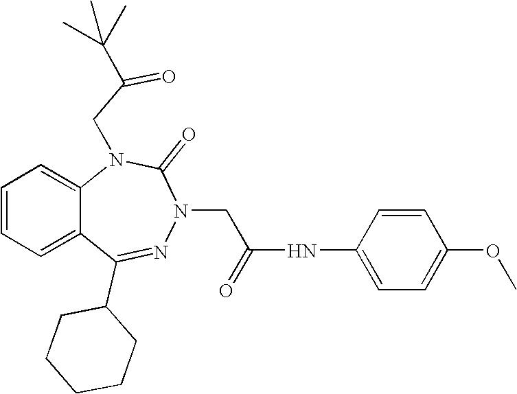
C1=CC=C2C(=C1)N(CC(=O)C(C)(C)C)C(=O)N(CC(NC1=CC=C(OC)C=C1)=O)N=C2C1CCCCC1
